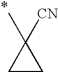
C1(C)([CN])CC1
